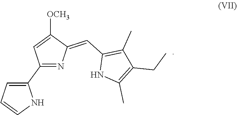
C1(C2=CC=CN2)=NC(=CC2=C(C)C(CC)=C(C)N2)C([OCH3])=C1
